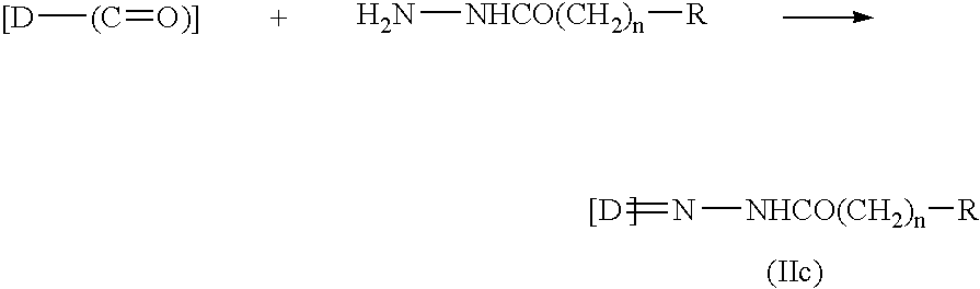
[[D][(C]=[O)]].N[NHCO(CH2)n][R].[[D]=N[NHCO(CH2)n][R]
